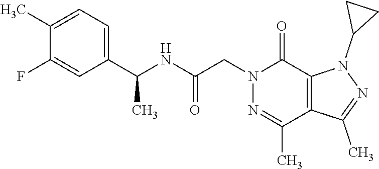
CC1=NN(C2CC2)C2=C1C(C)=NN(CC(NC(C)C1=CC=C(C)C(F)=C1)=O)C2=O
